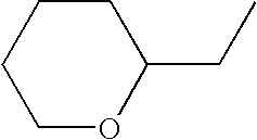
C1CCCOC1CC
